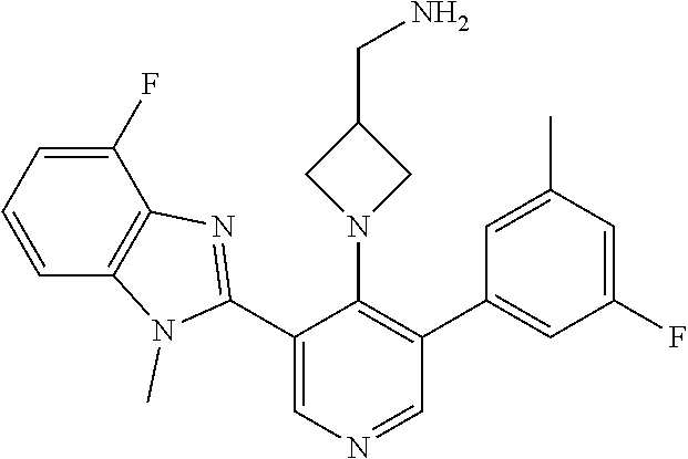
C1(C2=NC3=C(N2C)C=CC=C3F)=CN=CC(C2=CC(F)=CC(C)=C2)=C1N1CC(CN)C1
